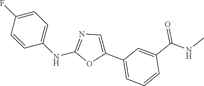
C1=C(F)C=CC(NC2=NC=C(C3=CC=CC(C(NC)=O)=C3)O2)=C1
